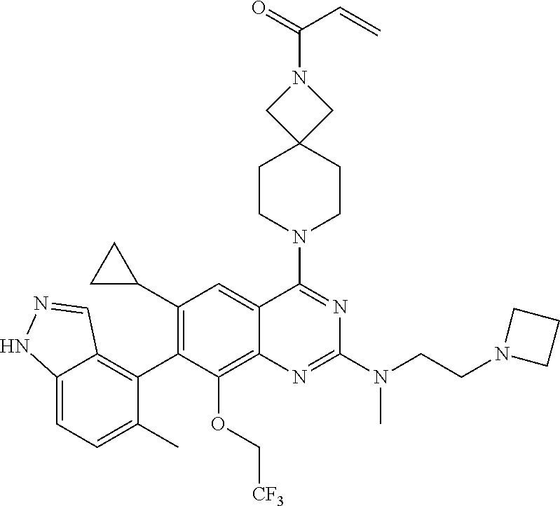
C12=CC=C(C)C(C3=C(C4CC4)C=C4C(=C3OC[CF3])N=C(N(CCN3CCC3)C)N=C4N3CCC4(CC3)CN(C(=O)C=C)C4)=C1C=NN2
